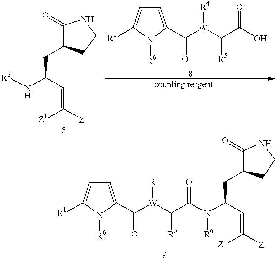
C1(=O)C(CC(N[R6])C=C([Z1])[Z])CCN1.C1(C([W](C(C(O)=O)[R5])[R4])=O)=CC=C([R1])N1[R6].C1(C([W](C(C(N([R6])C(C=C([Z])[Z1])CC2CCNC2=O)=O)[R5])[R4])=O)=CC=C([R1])N1[R6]
